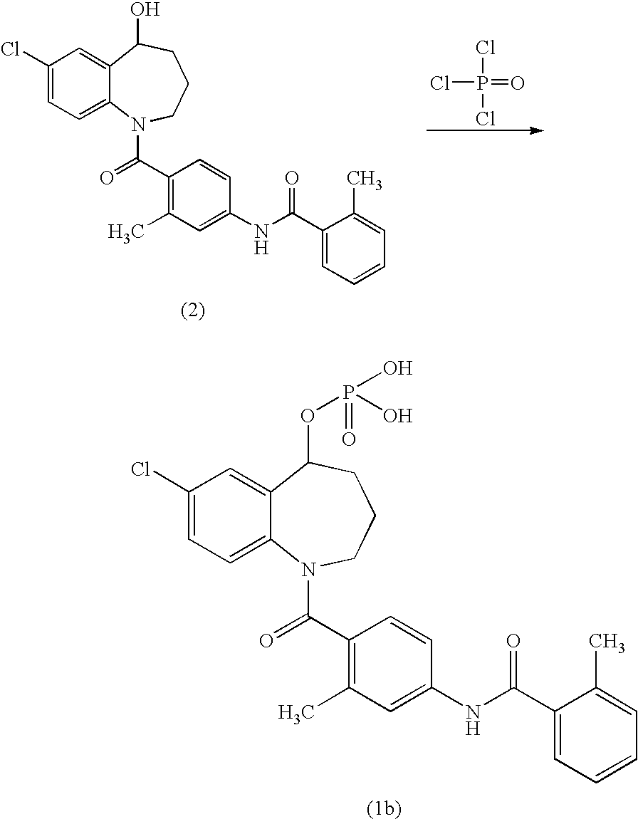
C1(Cl)=CC=C2C(=C1)C(OP(O)(O)=O)CCCN2C(C1=C(C)C=C(NC(C2=CC=CC=C2C)=O)C=C1)=O.ClP(Cl)(=O)Cl.C1(Cl)=CC=C2C(=C1)C(O)CCCN2C(C1=C(C)C=C(NC(C2=CC=CC=C2C)=O)C=C1)=O
